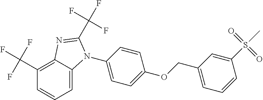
C1=CC=C2C(=C1C(F)(F)F)N=C(C(F)(F)F)N2C1=CC=C(OCC2=CC=CC(S(C)(=O)=O)=C2)C=C1
